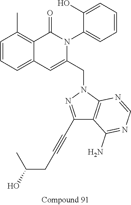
C1=CC=C2C(=C1C)C(=O)N(C1=CC=CC=C1O)C(CN1N=C(C#CCC(C)O)C3=C1N=CN=C3N)=C2
